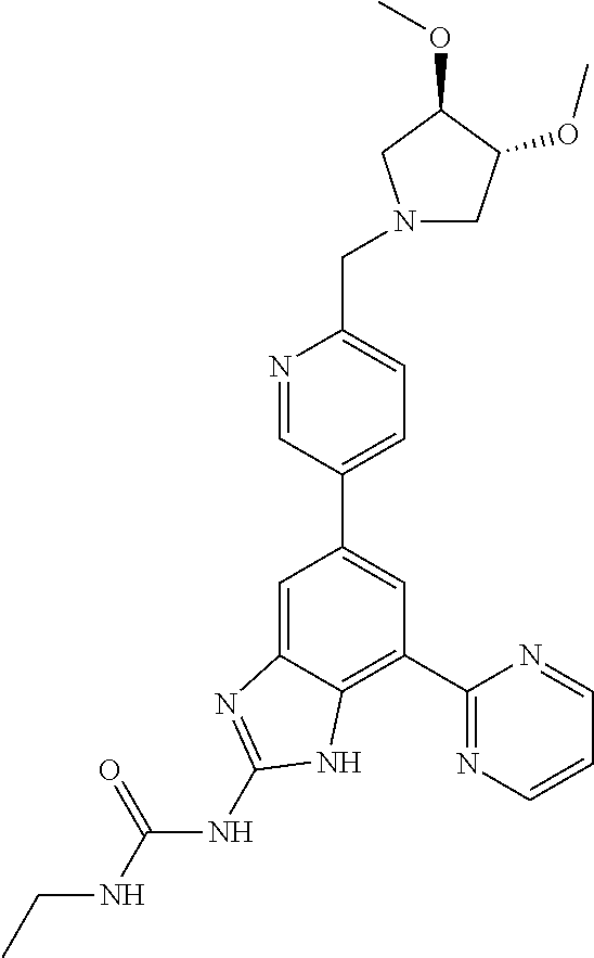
C1=C2C(=C(C3=NC=CC=N3)C=C1C1=CC=C(CN3CC(OC)C(OC)C3)N=C1)NC(NC(NCC)=O)=N2
